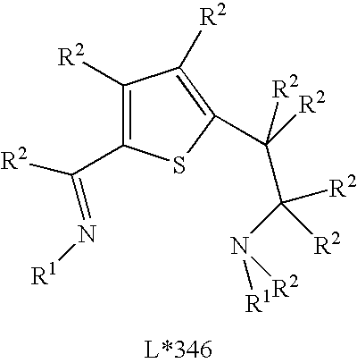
C1([R2])=C(C(=N[R1])[R2])SC(C(C([R2])(N([R1])[R2])[R2])([R2])[R2])=C1[R2]
